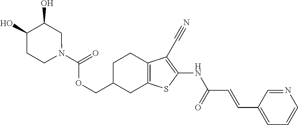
C(C1CC2=C(CC1)C(C#N)=C(NC(C=CC1=CC=CN=C1)=O)S2)OC(N1CC(O)C(O)CC1)=O
